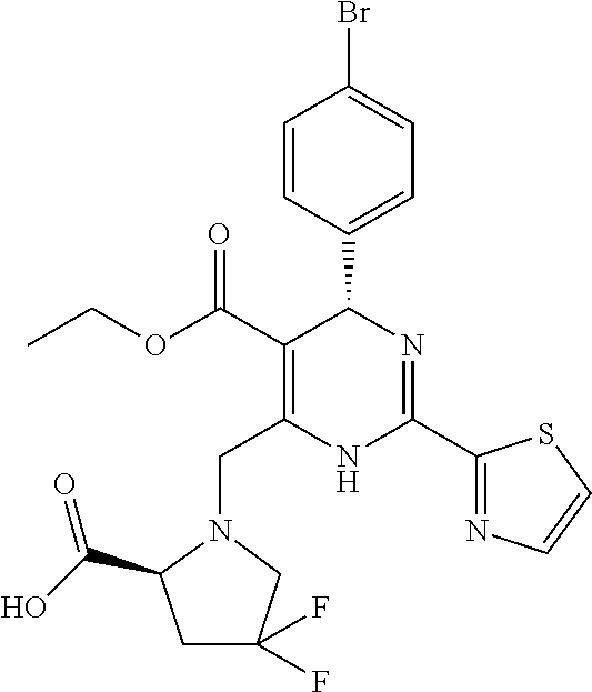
C1=CC(C2C(C(=O)OCC)=C(CN3C(C(O)=O)CC(F)(F)C3)NC(C3=NC=CS3)=N2)=CC=C1Br
